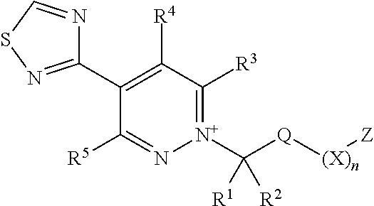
C1(C2=C([R4])C([R3])=[N+](C([Q][(X)n][Z])([R1])[R2])N=C2[R5])=NSC=N1
